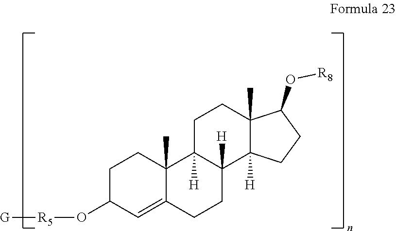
C1C(O[R5][G])C=C2C(C)(C1)C1([H])C([H])(CC2)C2([H])C(C)(CC1)C(O[R8])CC2
